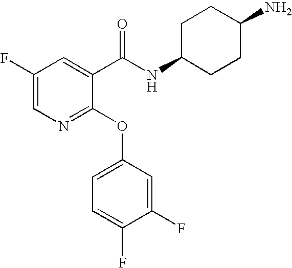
C1(F)=CN=C(OC2=CC=C(F)C(F)=C2)C(C(NC2CCC(N)CC2)=O)=C1
